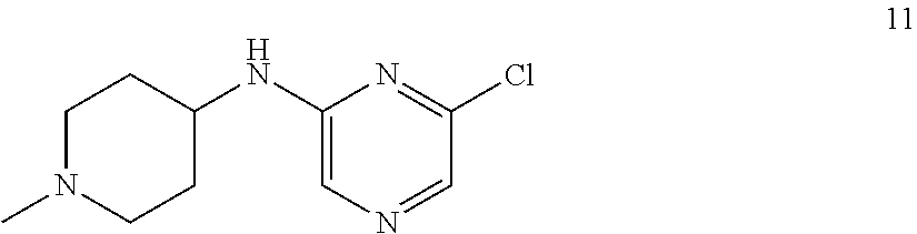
ClC1=NC(NC2CCN(C)CC2)=CN=C1
